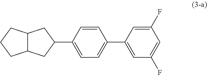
C12C(CCC1)CC(C1=CC=C(C3=CC(F)=CC(F)=C3)C=C1)C2
